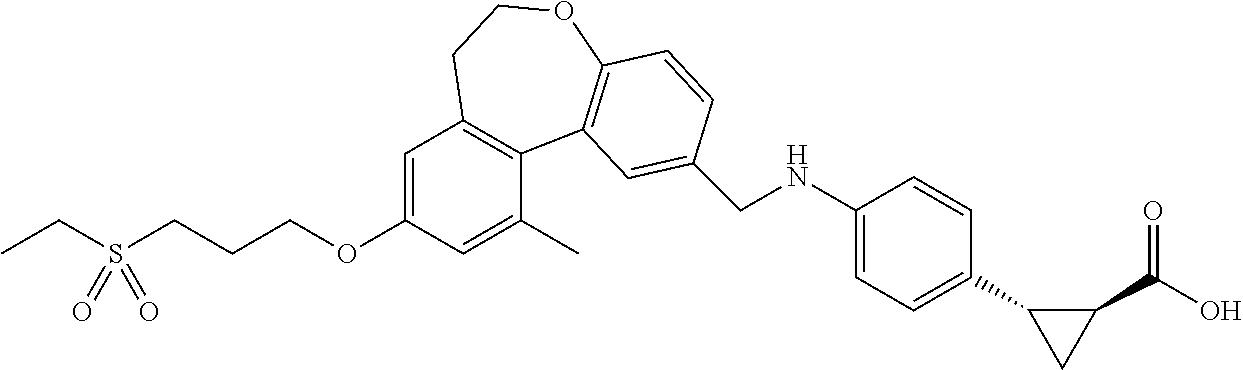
CCS(CCCOC1=CC2=C(C(C)=C1)C1=C(OCC2)C=CC(CNC2=CC=C(C3CC3C(O)=O)C=C2)=C1)(=O)=O
